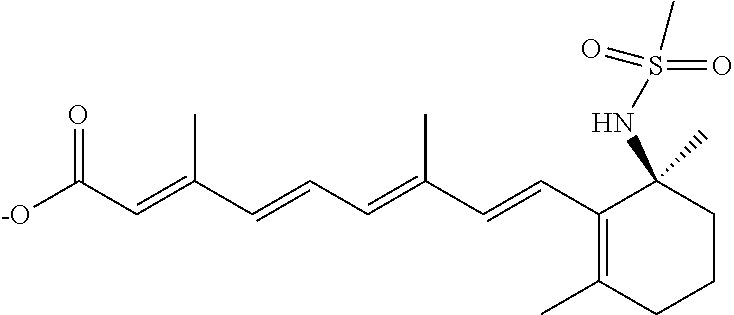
[-O]C(C=C(C=CC=C(C=CC1=C(C)CCCC1(NS(C)(=O)=O)C)C)C)=O
